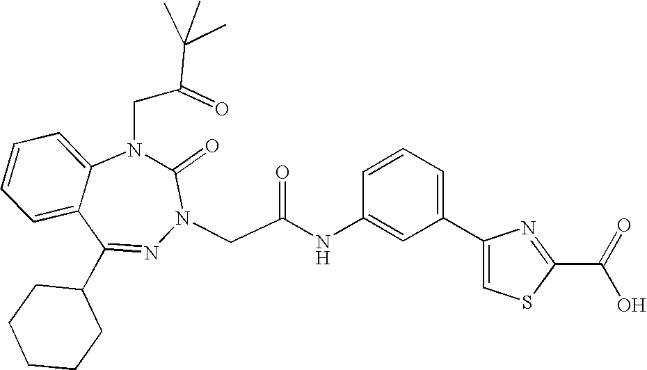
C1=CC=C2C(=C1)N(CC(=O)C(C)(C)C)C(=O)N(CC(NC1=CC(C3=CSC(C(O)=O)=N3)=CC=C1)=O)N=C2C1CCCCC1
